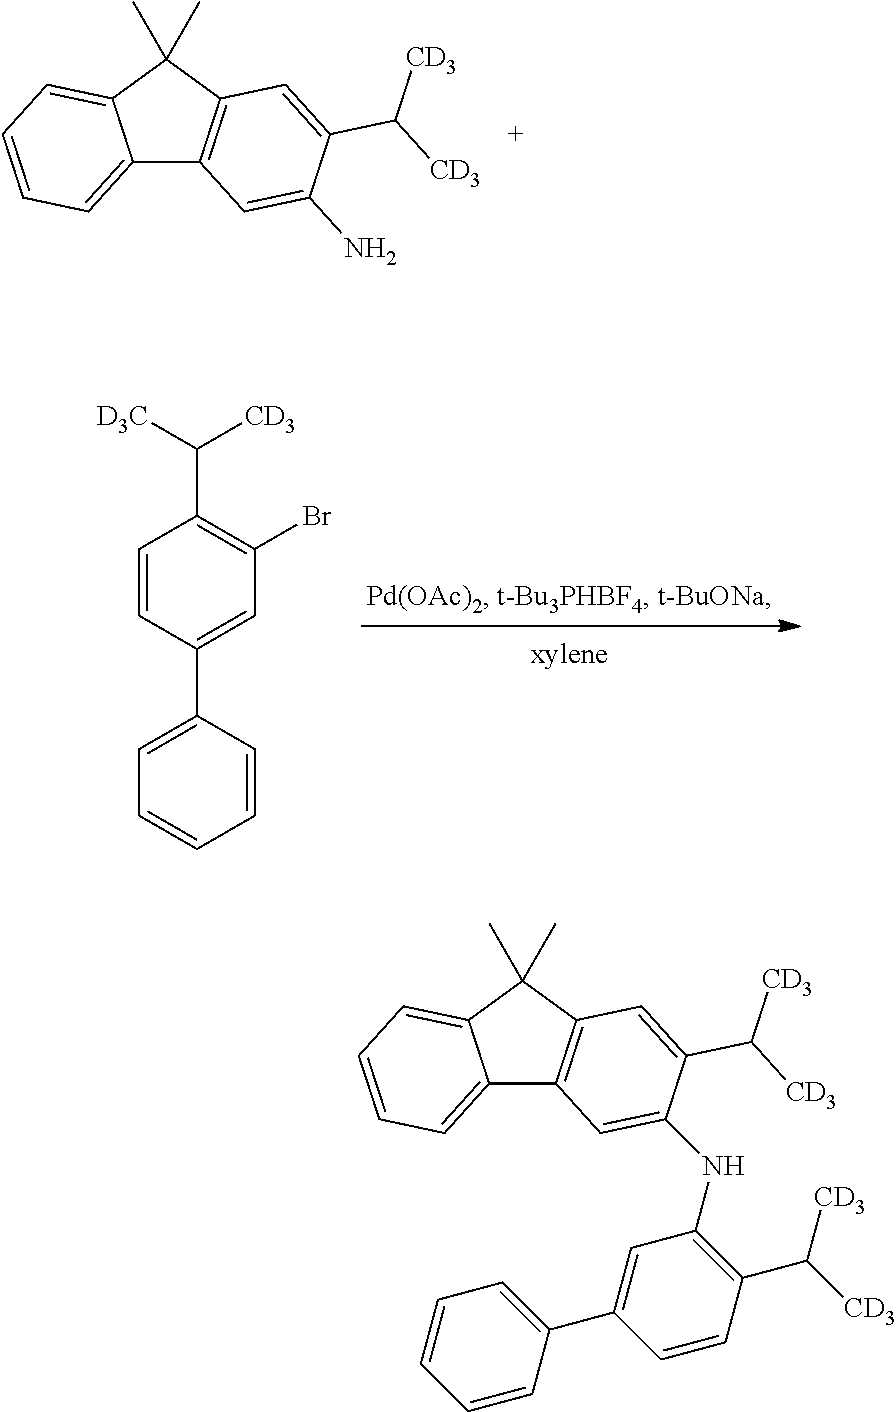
C1=CC(C2=CC(NC3=CC4=C(C(C)(C)C5=CC=CC=C45)C=C3C([CD3])[CD3])=C(C([CD3])[CD3])C=C2)=CC=C1.C12=CC=CC=C1C(C)(C)C1=C2C=C(N)C(C([CD3])[CD3])=C1.C1=CC(C2=CC(Br)=C(C([D3C])[CD3])C=C2)=CC=C1
